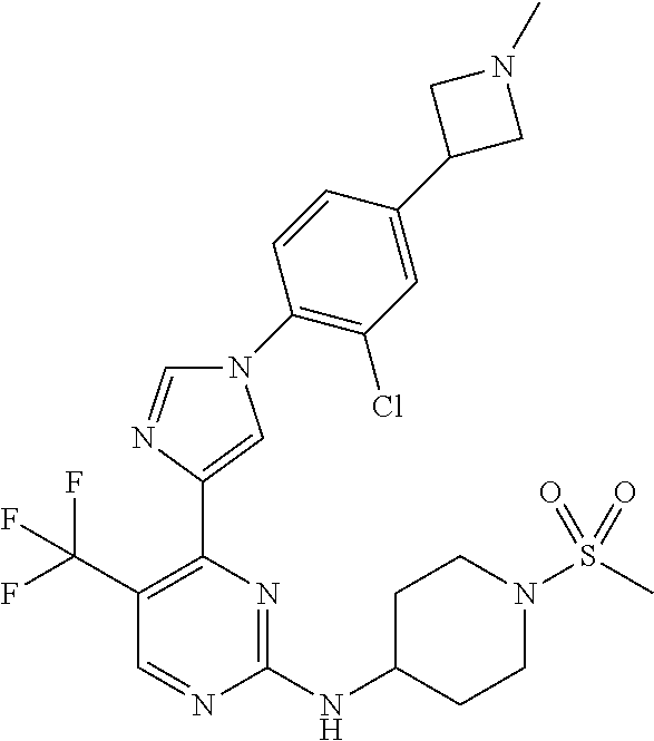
C1(NC2CCN(S(C)(=O)=O)CC2)=NC(C2=CN(C3=C(Cl)C=C(C4CN(C)C4)C=C3)C=N2)=C(C(F)(F)F)C=N1
